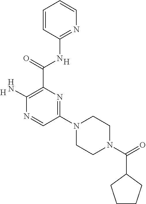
[H].C(C1=C(N)N=CC(N2CCN(C(=O)C3CCCC3)CC2)=N1)(=O)NC1=NC=CC=C1.[H]
